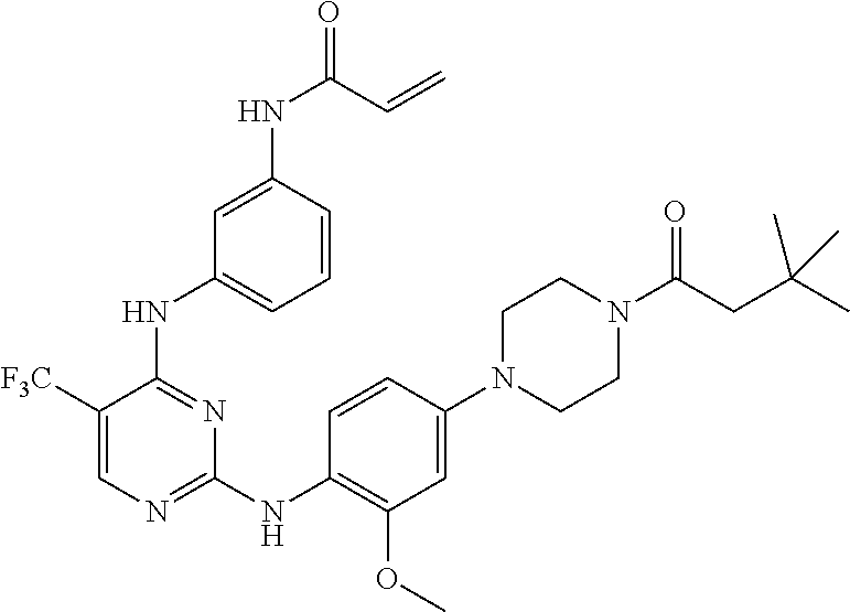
C1(N2CCN(C(=O)CC(C)(C)C)CC2)=CC(OC)=C(NC2=NC=C([F3C])C(NC3=CC=CC(NC(=O)C=C)=C3)=N2)C=C1
